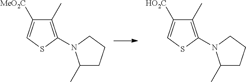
C1(C)=C(N2C(C)CCC2)SC=C1[MeO2C].C1(C)=C(N2C(C)CCC2)SC=C1[HO2C]
